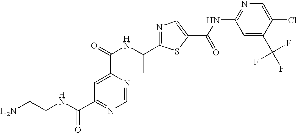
N1=C(C(NC(=O)C2=CC(C(NCCN)=O)=NC=N2)C)SC(C(NC2=NC=C(Cl)C(C(F)(F)F)=C2)=O)=C1
